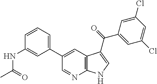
C1(C2=CC3=C(N=C2)NC=C3C(=O)C2=CC(Cl)=CC(Cl)=C2)=CC=CC(NC(C)=O)=C1
